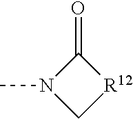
O=C1N(C)C[R12]1
